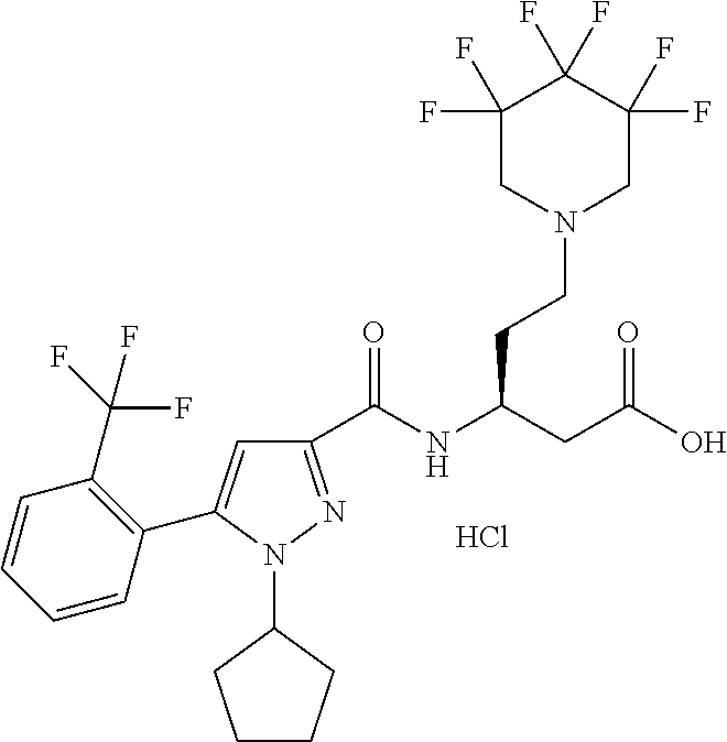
C1(C(NC(CC(O)=O)CCN2CC(F)(F)C(F)(F)C(F)(F)C2)=O)=NN(C2CCCC2)C(C2=C(C(F)(F)F)C=CC=C2)=C1.Cl
